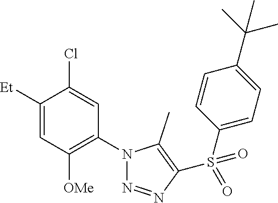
C1([Et])=CC([OMe])=C(N2N=NC(S(C3=CC=C(C(C)(C)C)C=C3)(=O)=O)=C2C)C=C1Cl
